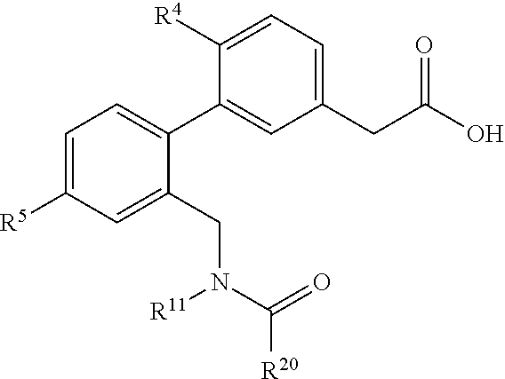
C1=C([R5])C=C(CN(C(=O)[R20])[R11])C(C2=CC(CC(O)=O)=CC=C2[R4])=C1
